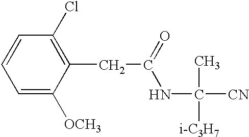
C1=C([OCH3])C(CC(=O)NC([CN])(C)[i-C3H7])=C(Cl)C=C1
